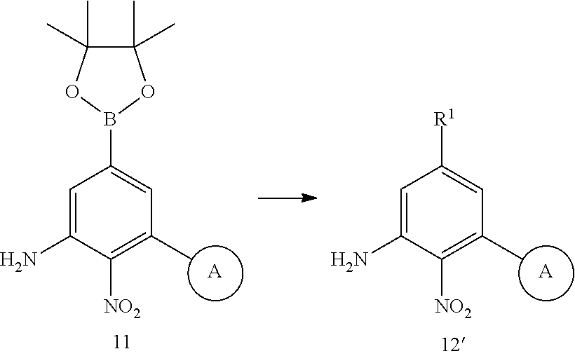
C1=C(N)C([NO2])=C(C)C=C1B1OC(C)(C)C(C)(C)O1.[A].C1=C(N)C([NO2])=C(C)C=C1[R1].[A]
